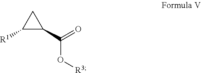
C(O[R3])(C1CC1[R1])=O
